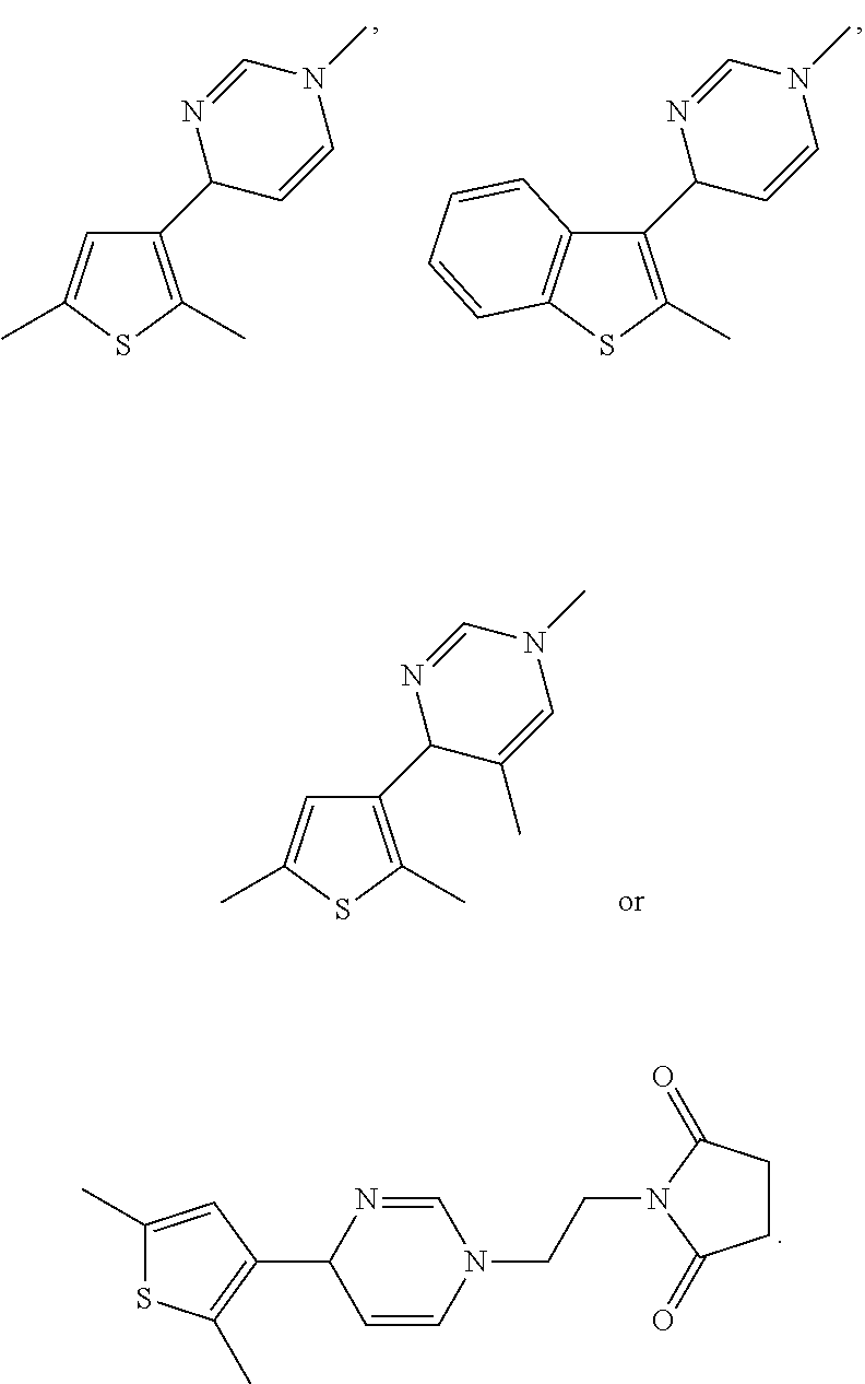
C1(C)=CC(C2N=CN(CCN3C(=O)CCC3=O)C=C2)=C(C)S1.C1=C(C)SC(C)=C1C1C=CN(C)C=N1.C12=C(SC(C)=C1C1C=CN(C)C=N1)C=CC=C2.C1=C(C)SC(C)=C1C1C(C)=CN(C)C=N1
